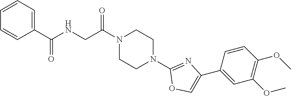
C1=CC=C(C(NCC(N2CCN(C3=NC(C4=CC(OC)=C(OC)C=C4)=CO3)CC2)=O)=O)C=C1
